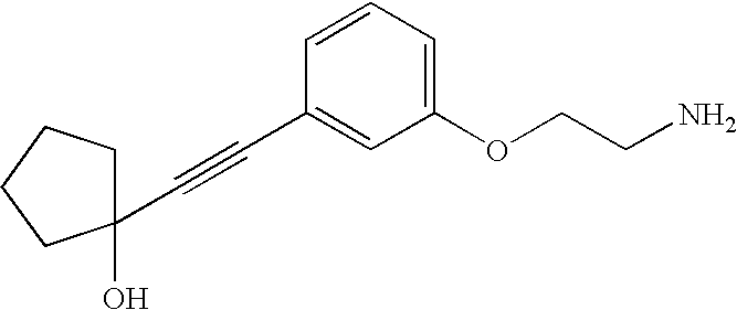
C1(OCCN)=CC=CC(C#CC2(O)CCCC2)=C1
